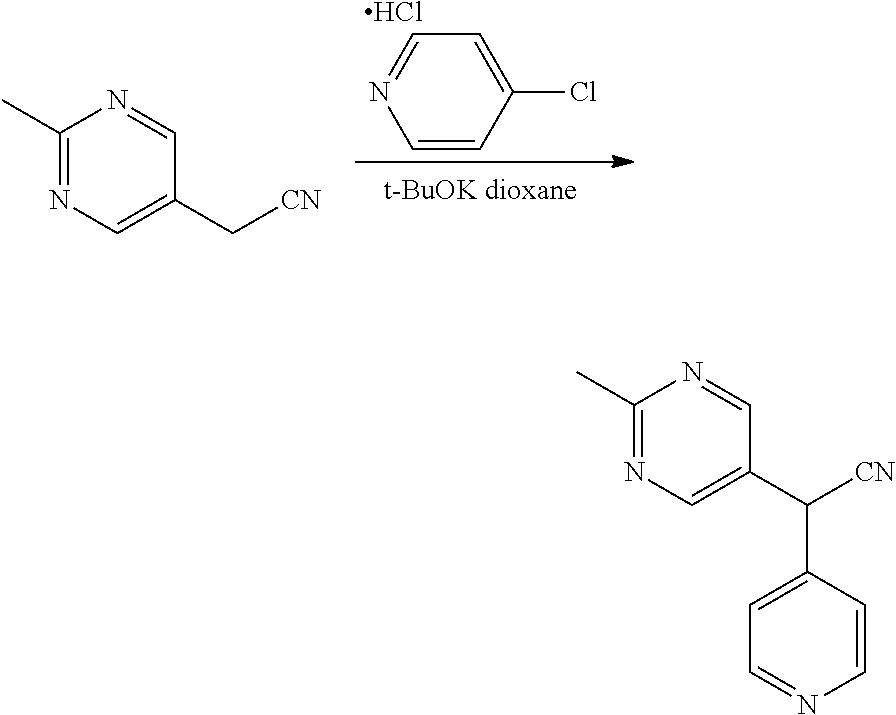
C1=CC(Cl)=CC=N1.Cl.C1(C)=NC=C(C[CN])C=N1.C1(C)=NC=C(C([CN])C2=CC=NC=C2)C=N1
